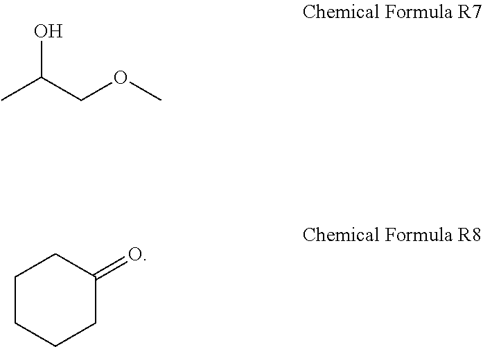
CC(COC)O.C1CCCC(=O)C1
